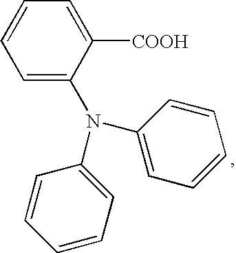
C1=C(N(C2=CC=CC=C2)C2=CC=CC=C2)C([COOH])=CC=C1
